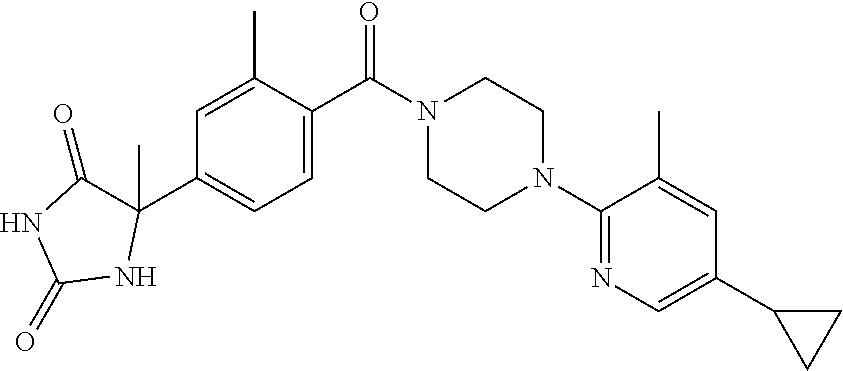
C1=C(C)C(C(N2CCN(C3=NC=C(C4CC4)C=C3C)CC2)=O)=CC=C1C1(C)C(=O)NC(=O)N1
